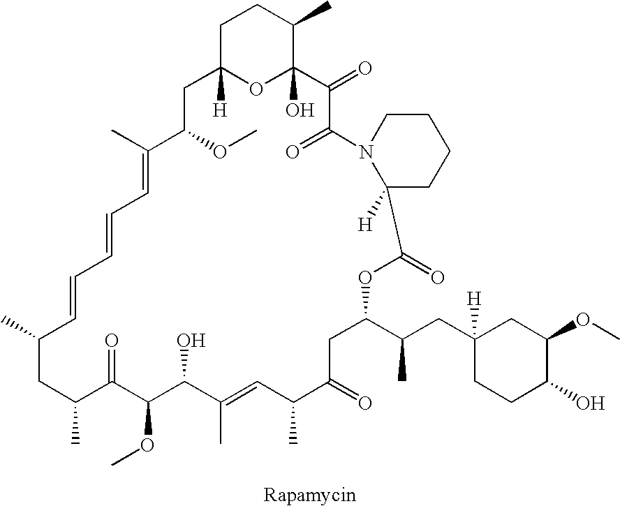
C1C(C)C(=O)C(OC)C(O)C(C)=CC(C)C(=O)CC(C(CC2([H])CC(OC)C(O)CC2)C)OC(=O)C2([H])CCCCN2C(=O)C(=O)C2(O)OC([H])(CC(OC)C(C)=CC=CC=CC1C)CCC2C
